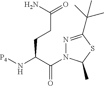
C(C(N1N=C(C(C)(C)C)SC1C)=O)(CCC(=O)N)N[P4]
